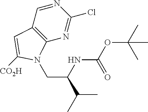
N1=CC2=C(N=C1Cl)N(CC(C(C)C)NC(OC(C)(C)C)=O)C([CO2H])=C2
